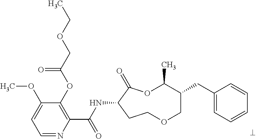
C1=NC(C(NC2C(=O)OC(C)C(CC3=CC=CC=C3)COCC2)=O)=C(OC(COCC)=O)C(OC)=C1
